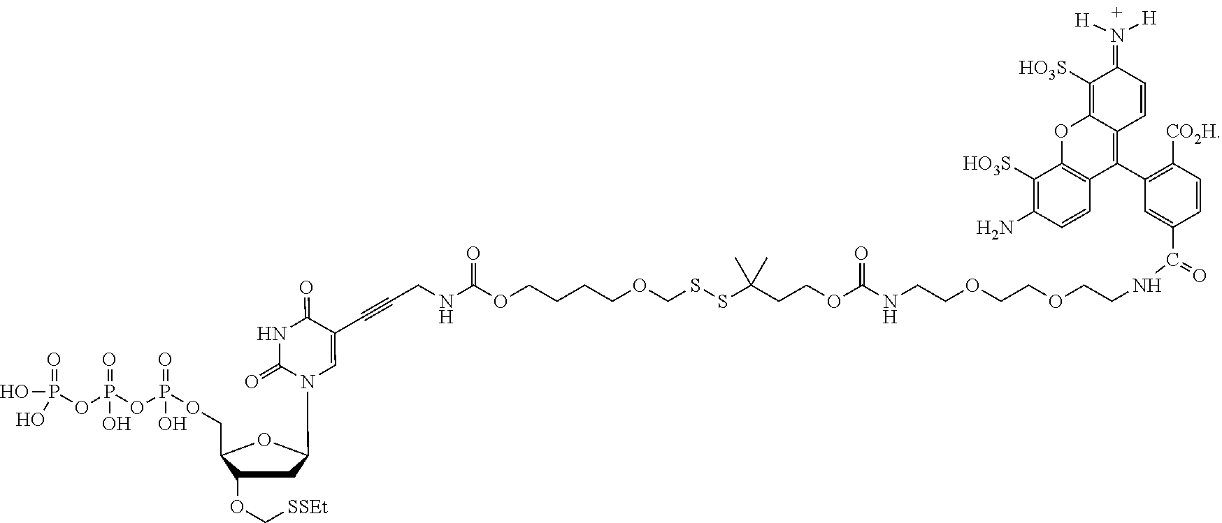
P(OP(OP(OCC1C(OC[SSEt])CC(N2C=C(C#CCNC(OCCCCOCSSC(CCOC(=O)NCCOCCOCCNC(C3=CC(C4=C5C(=C([HO3S])C(=N([H])[H])C=C5)OC5=C4C=CC(N)=C5[HO3S])=C([CO2H])C=C3)=O)(C)C)=O)C(=O)NC2=O)O1)(=O)O)(=O)O)(O)(=O)O
